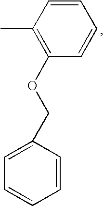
C1=CC(C)=C(OCC2=CC=CC=C2)C=C1
